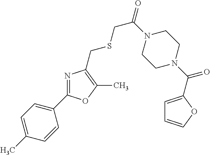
C1(C2=NC(CSCC(=O)N3CCN(C(=O)C4=CC=CO4)CC3)=C(C)O2)=CC=C(C)C=C1
